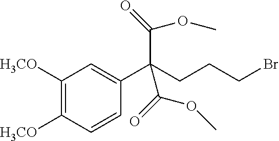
C1([H3CO])=C([H3CO])C=CC(C(CCCBr)(C(OC)=O)C(OC)=O)=C1
